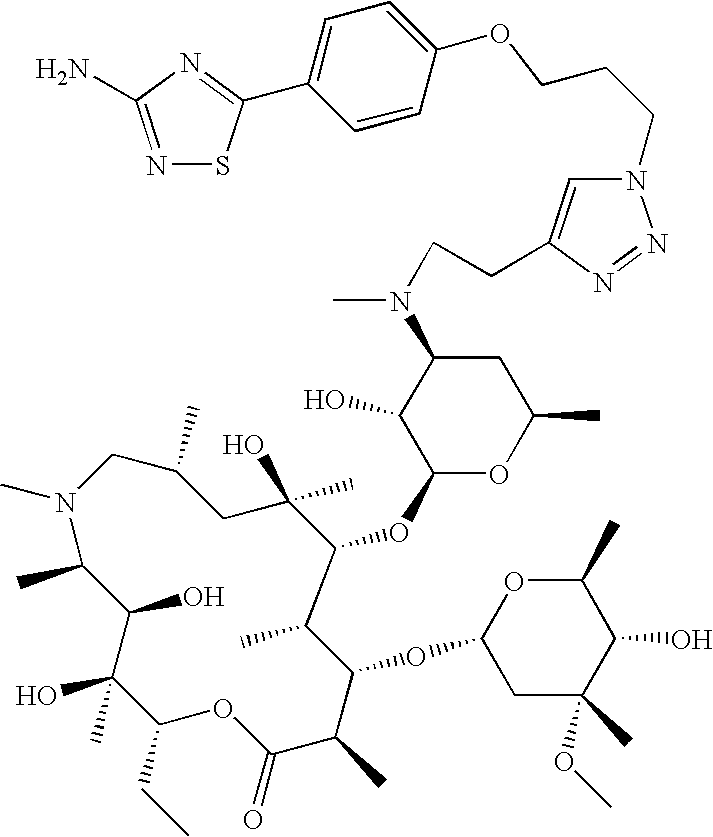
N1(C)CC(C)CC(O)(C)C(OC2OC(C)CC(N(C)CCC3=CN(CCCOC4=CC=C(C5=NC(N)=NS5)C=C4)N=N3)C2O)C(C)C(OC2CC(C)(OC)C(O)C(C)O2)C(C)C(=O)OC(CC)C(O)(C)C(O)C1C
